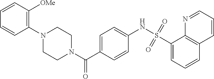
C1(N2CCN(C(C3=CC=C(NS(C4=CC=CC5=C4N=CC=C5)(=O)=O)C=C3)=O)CC2)=C([OMe])C=CC=C1
